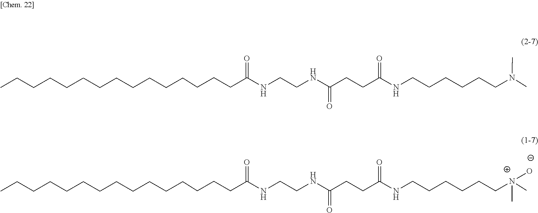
CCCCCCCCCCCCCCCC(NCCNC(CCC(NCCCCCCN(C)C)=O)=O)=O.CCCCCCCCCCCCCCCC(NCCNC(CCC(NCCCCCC[N+](C)([O-])C)=O)=O)=O
